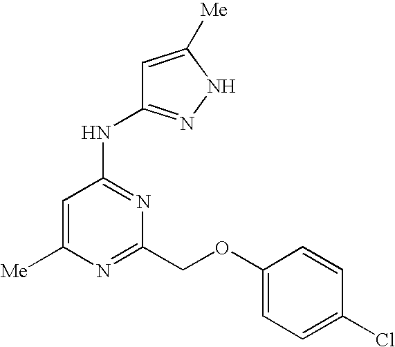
N(C1=NC(COC2=CC=C(Cl)C=C2)=NC([Me])=C1)C1=NNC([Me])=C1
